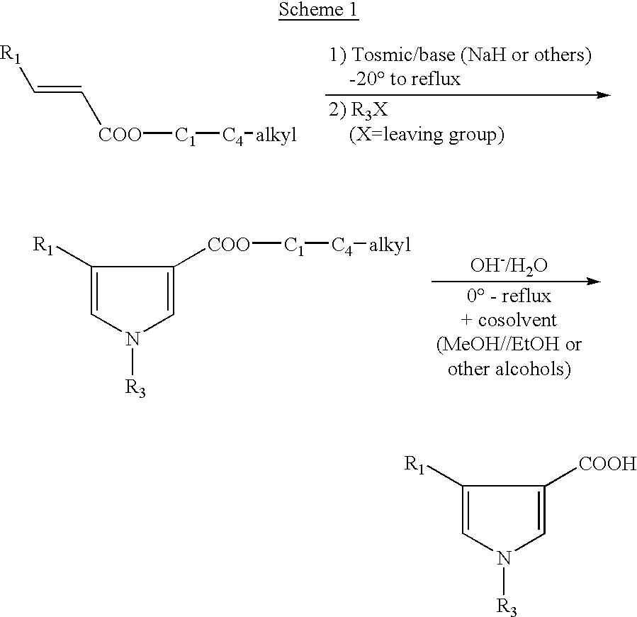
C(=C[COO][C1][C4][alkyl])[R1].C1([R1])=CN([R3])C=C1[COO][C1][C4][alkyl].C1([R1])=CN([R3])C=C1[COOH]
